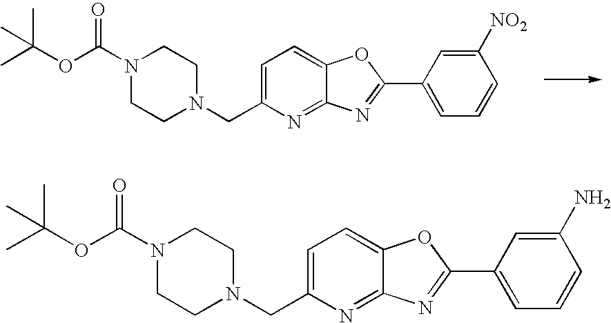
C1=C(CN2CCN(C(OC(C)(C)C)=O)CC2)N=C2C(=C1)OC(C1=CC=CC([NO2])=C1)=N2.C1=C(CN2CCN(C(OC(C)(C)C)=O)CC2)N=C2C(=C1)OC(C1=CC=CC(N)=C1)=N2
